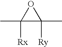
C1(C)([Rx])C(C)([Ry])O1
